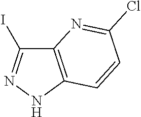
C12=C(NN=C1I)C=CC(Cl)=N2
